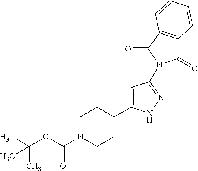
C(C)(C)(C)OC(N1CCC(C2=CC(N3C(=O)C4=C(C3=O)C=CC=C4)=NN2)CC1)=O
